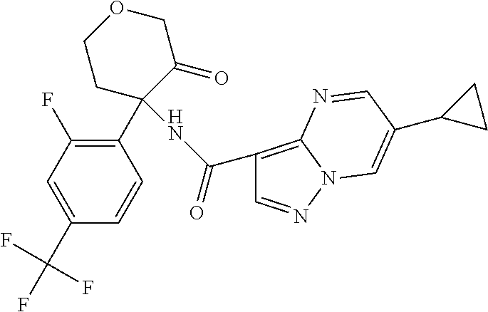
C1(C(F)(F)F)=CC(F)=C(C2(NC(=O)C3=C4N(N=C3)C=C(C3CC3)C=N4)C(=O)COCC2)C=C1
